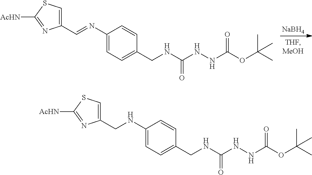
[NaBH4].C1(C=NC2=CC=C(CNC(=O)NNC(=O)OC(C)(C)C)C=C2)=CSC([AcHN])=N1.C1(CNC2=CC=C(CNC(=O)NNC(=O)OC(C)(C)C)C=C2)=CSC([AcHN])=N1
